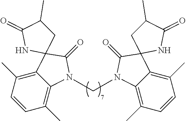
C12=C(C)C=CC(C)=C1N(CN1C3=C(C)C=CC(C)=C3C3(C1=O)NC(=O)C(C)C3)C(=O)C21CC(C)C(=O)N1
